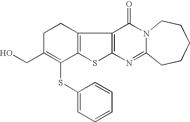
C12=C(C3=C(S1)N=C1N(C3=O)CCCCC1)CCC(CO)=C2SC1=CC=CC=C1
